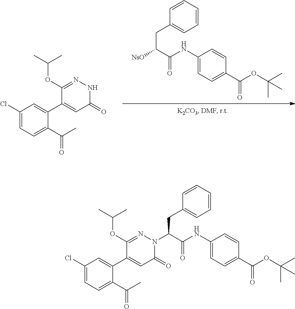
C1(Cl)=CC=C(C(C)=O)C(C2=CC(=O)NN=C2OC(C)C)=C1.[NsO]C(C(NC1=CC=C(C(OC(C)(C)C)=O)C=C1)=O)CC1=CC=CC=C1.C1(Cl)=CC=C(C(C)=O)C(C2=CC(=O)N(C(C(NC3=CC=C(C(OC(C)(C)C)=O)C=C3)=O)CC3=CC=CC=C3)N=C2OC(C)C)=C1
